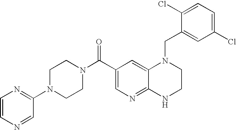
C12=NC=C(C(N3CCN(C4=NC=CN=C4)CC3)=O)C=C1N(CC1=CC(Cl)=CC=C1Cl)CCN2
